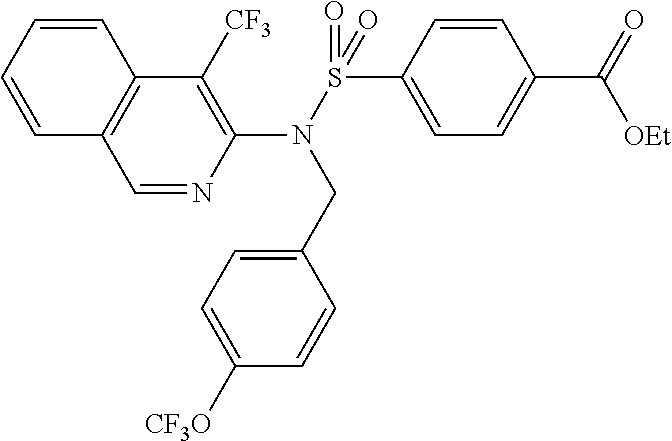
C1=NC(N(S(=O)(C2=CC=C(C(=O)[OEt])C=C2)=O)CC2=CC=C([CF3O])C=C2)=C([CF3])C2=C1C=CC=C2
